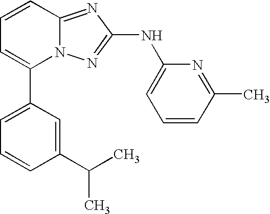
C1(C2=CC=CC3=NC(NC4=CC=CC(C)=N4)=NN23)=CC=CC(C(C)C)=C1
